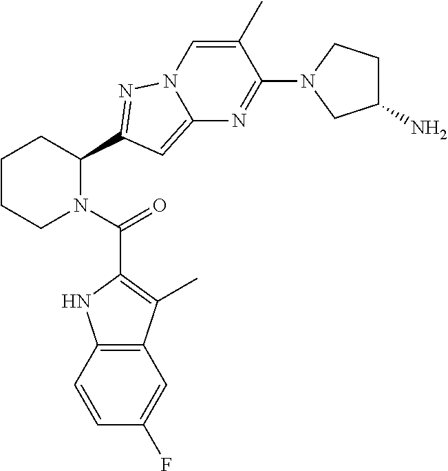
C1CCN(C(=O)C2=C(C)C3=C(N2)C=CC(F)=C3)C(C2=NN3C(=C2)N=C(N2CC(N)CC2)C(C)=C3)C1
